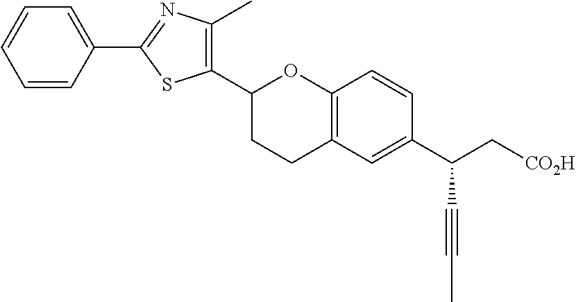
C1(C2CCC3=C(O2)C=CC(C(C[CO2H])C#CC)=C3)=C(C)N=C(C2=CC=CC=C2)S1
